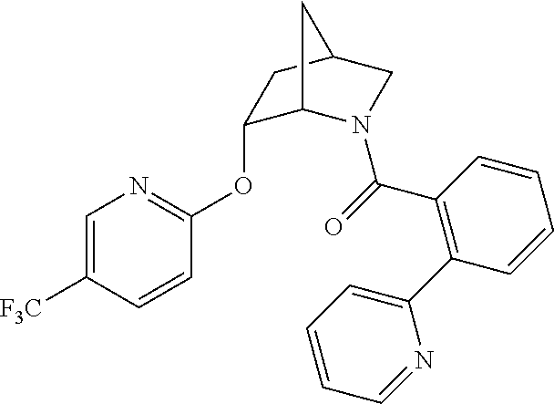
C1=C([F3C])C=CC(OC2C3N(C(=O)C4=C(C5=CC=CC=N5)C=CC=C4)CC(C2)C3)=N1
